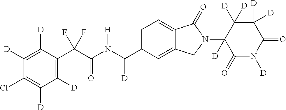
C1([D])=C([D])C(C(C(N(C(C2=CC=C3C(=C2)CN(C2([D])C(=O)N([D])C(=O)C([D])([D])C2([D])[D])C3=O)[D])[H])=O)(F)F)=C([D])C([D])=C1Cl
